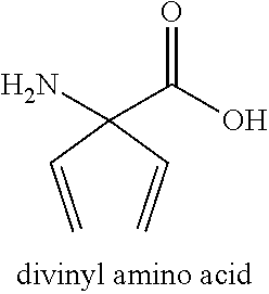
C=CC(C=C)(C(O)=O)N
